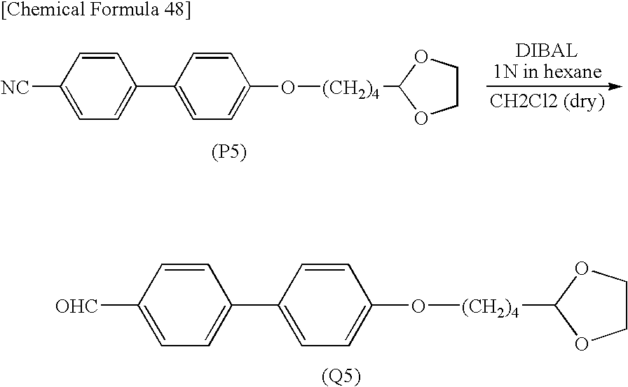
C1=C(C2=CC=C(O[(CH2)4]C3OCCO3)C=C2)C=CC([OHC])=C1.[(Q5)].C1=C(C2=CC=C(O[(CH2)4]C3OCCO3)C=C2)C=CC([NC])=C1.[(P5)]
